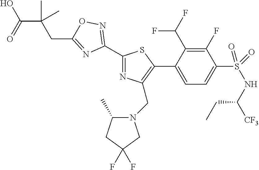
C1(F)=C(C(F)F)C(C2=C(CN3C(C)CC(F)(F)C3)N=C(C3=NOC(CC(C(O)=O)(C)C)=N3)S2)=CC=C1S(=O)(NC([CF3])CC)=O
